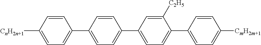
C1=CC([CnH2n+1])=CC=C1C1=CC=C(C2=CC=C(C3=CC=C([CmH2m+1])C=C3)C([C2H5])=C2)C=C1
